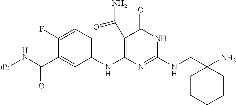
C(NC1=NC(NC2=CC=C(F)C(C(N[iPr])=O)=C2)=C(C(N)=O)C(=O)N1)C1(N)CCCCC1
